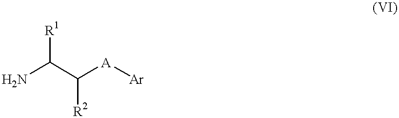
NC([R1])C([R2])[A][Ar]
